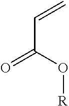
C(C(O[R])=O)=C
